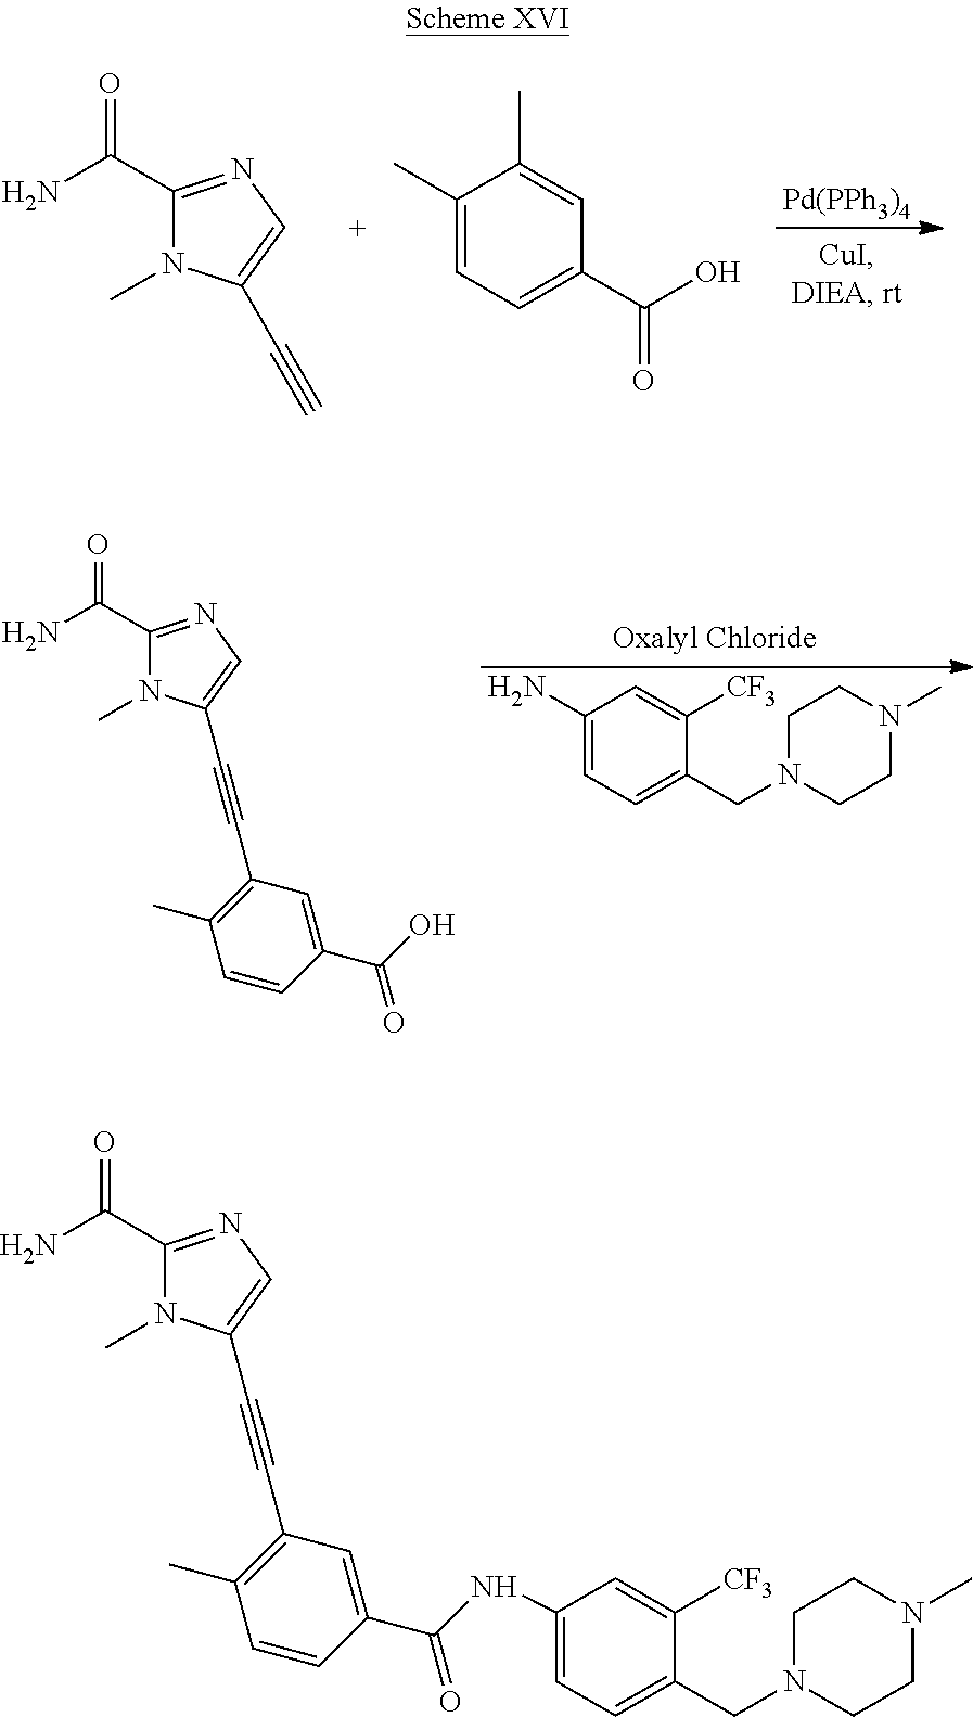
[Pd(PPh3)4].C1(C(=O)N)=NC=C(C#C)N1C.C1(C)=CC=C(C(=O)O)C=C1C.C1(C(=O)N)=NC=C(C#CC2=C(C)C=CC(C(=O)O)=C2)N1C.C1(N)=CC=C(CN2CCN(C)CC2)C([CF3])=C1.C1(C(=O)N)=NC=C(C#CC2=C(C)C=CC(C(=O)NC3=CC=C(CN4CCN(C)CC4)C([CF3])=C3)=C2)N1C
